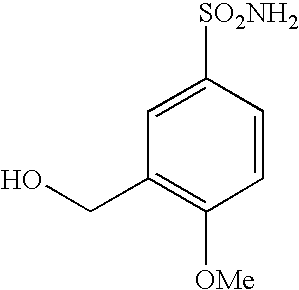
C1=CC([SO2NH2])=CC(CO)=C1[OMe]
